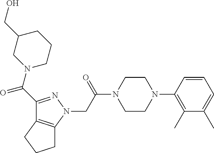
C(C(N1CCN(C2=C(C)C(C)=CC=C2)CC1)=O)N1N=C(C(=O)N2CCCC(CO)C2)C2=C1CCC2
